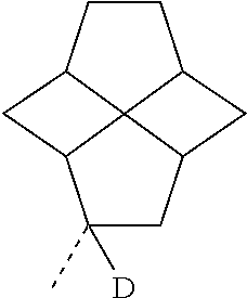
C1(C)([D])CC2C34C1CC3CCC4C2
